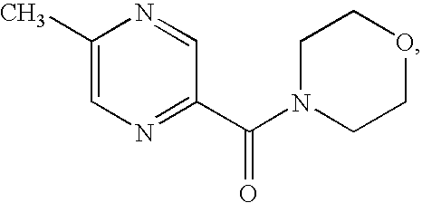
C1(C)=CN=C(C(N2CCOCC2)=O)C=N1
